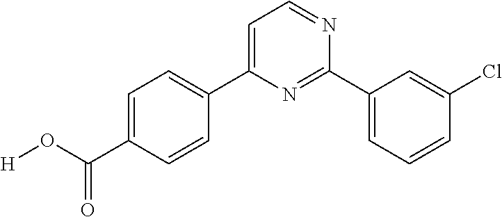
C1=C(C(O[H])=O)C=CC(C2=CC=NC(C3=CC=CC(Cl)=C3)=N2)=C1
